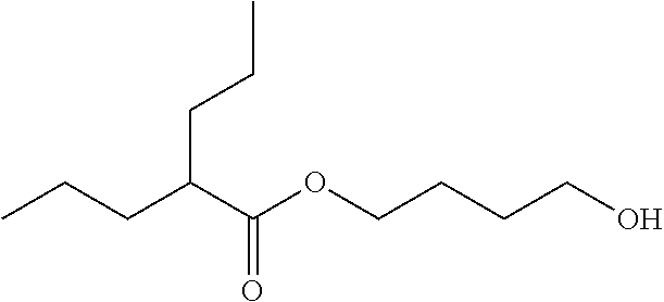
CCCC(C(OCCCCO)=O)CCC
